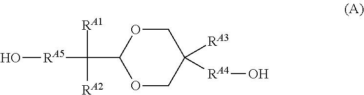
O[RA5]C([RA1])([RA2])C1OCC([RA3])([RA4]O)CO1
